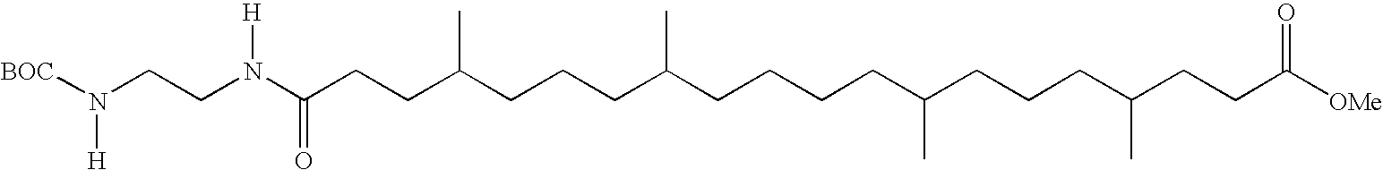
[BOC]N([H])CCN(C(CCC(CCCC(CCCCC(CCCC(C)CCC([OMe])=O)C)C)C)=O)[H]
